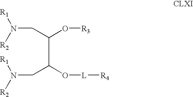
C(C(CN([R2])[R1])O[R3])(CN([R1])[R2])O[L][R4]
